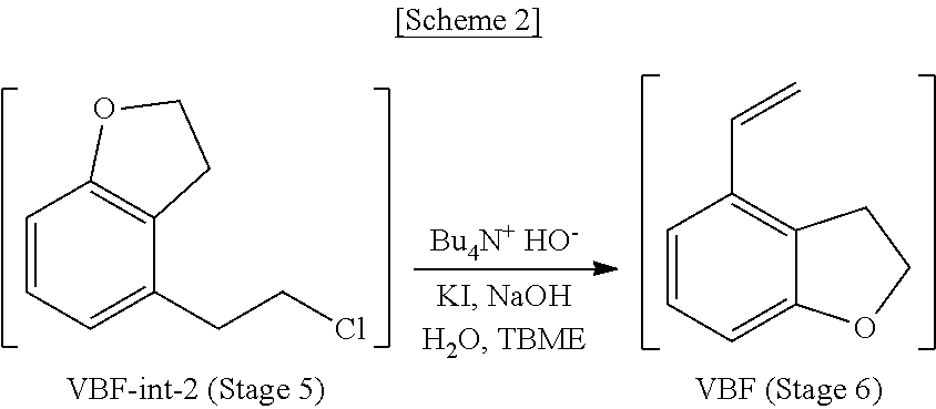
C1=CC=C(CCCl)C2=C1OCC2.C1=CC=C2C(=C1C=C)CCO2.[Bu4N+ HO-]
